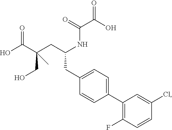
C1(C2=C(F)C=CC(Cl)=C2)=CC=C(CC(CC(C(O)=O)(CO)C)NC(C(O)=O)=O)C=C1
